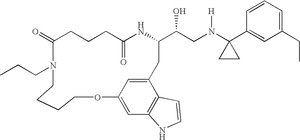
C1C(=O)NC(C(CN(C2(C3=CC(CC)=CC=C3)CC2)[H])O)CC2=CC(=CC3=C2C=CN3)OCCCCN(CCC)C(=O)CC1
